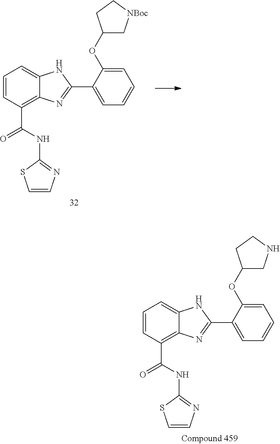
C1=CC(C(NC2=NC=CS2)=O)=C2C(=C1)NC(C1=CC=CC=C1OC1CNCC1)=N2.C1=CC(C(NC2=NC=CS2)=O)=C2C(=C1)NC(C1=CC=CC=C1OC1C[NBoc]CC1)=N2
